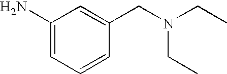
C1(N)=CC=CC(CN(CC)CC)=C1
